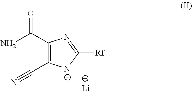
C(C1=C(C#N)[N-]C([Rf])=N1)(N)=O.[Li]
